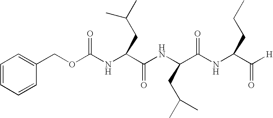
O(C(NC(C(NC(C(NC(C([H])=O)CCC)=O)CC(C)C)=O)CC(C)C)=O)CC1=CC=CC=C1
